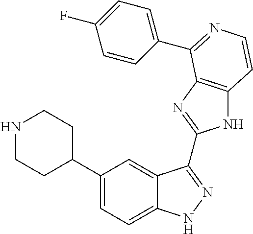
C1(C2CCNCC2)=CC=C2C(=C1)C(C1=NC3=C(N1)C=CN=C3C1=CC=C(F)C=C1)=NN2
